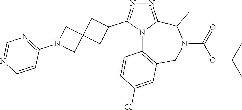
N1=C2N(C(C3CC4(C3)CN(C3=NC=NC=C3)C4)=N1)C1=C(CN(C(=O)OC(C)C)C2C)C=C(Cl)C=C1
